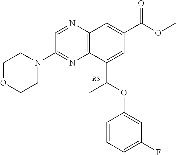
C1OCCN(C2=NC3=C(N=C2)C=C(C(OC)=O)C=C3C(OC2=CC(F)=CC=C2)C)C1
